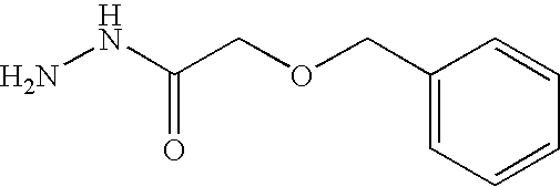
NNC(COCC1=CC=CC=C1)=O
